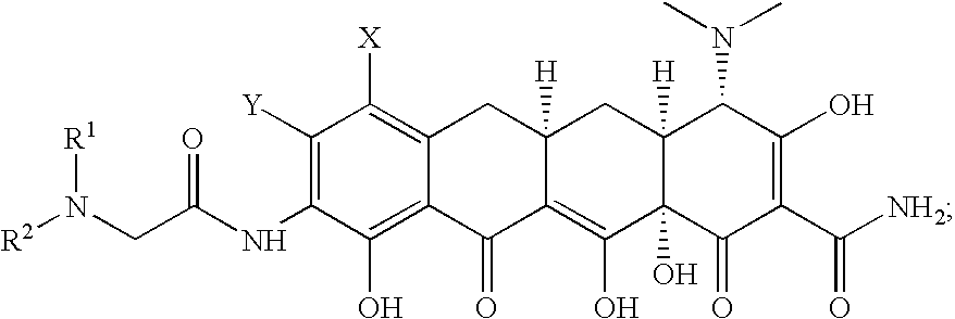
C1([Y])=C(NC(CN([R2])[R1])=O)C(O)=C2C(=C1[X])CC1([H])C(=C(O)C3(O)C([H])(C1)C(N(C)C)C(O)=C(C([NH2])=O)C3=O)C2=O
